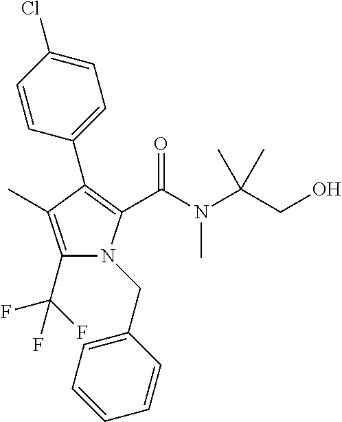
C1(C2=C(C(N(C)C(CO)(C)C)=O)N(CC3=CC=CC=C3)C(C(F)(F)F)=C2C)=CC=C(Cl)C=C1
